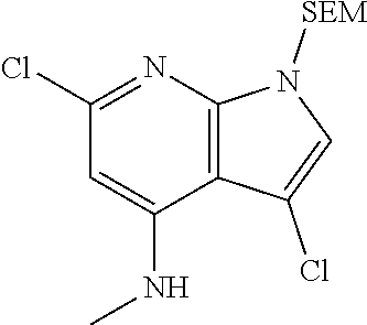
C1(Cl)=NC2=C(C(NC)=C1)C(Cl)=CN2[SEM]
